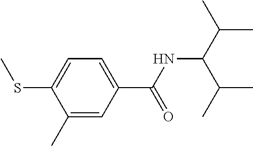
C1=C(C(NC(C(C)C)C(C)C)=O)C=C(C)C(SC)=C1
